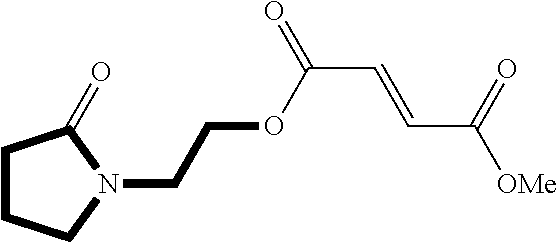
C1CCN(CCOC(C=CC([OMe])=O)=O)C1=O
